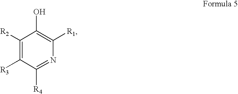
C1([R2])=C([R3])C([R4])=NC([R1])=C1O
